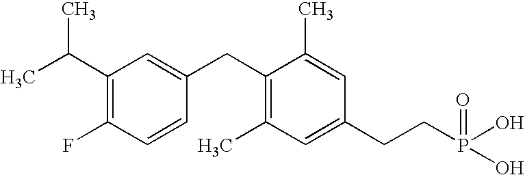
C1(C(C)C)=C(F)C=CC(CC2=C(C)C=C(CCP(O)(=O)O)C=C2C)=C1
